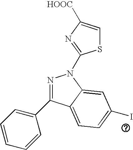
N1=C(C2=CC=CC=C2)C2=CC=C(I)C=C2N1C1=NC([HOOC])=CS1
